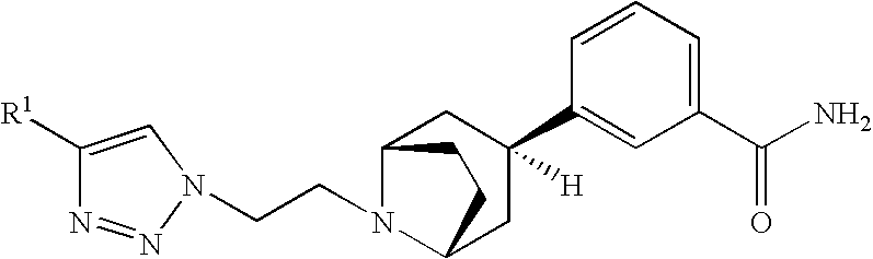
C1(C(N)=O)=CC=CC(C2([H])CC3N(CCN4N=NC([R1])=C4)C(C2)CC3)=C1
